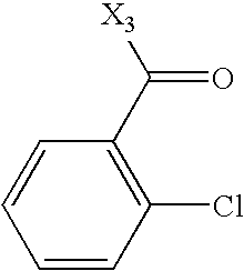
C1=CC(Cl)=C(C([X3])=O)C=C1
